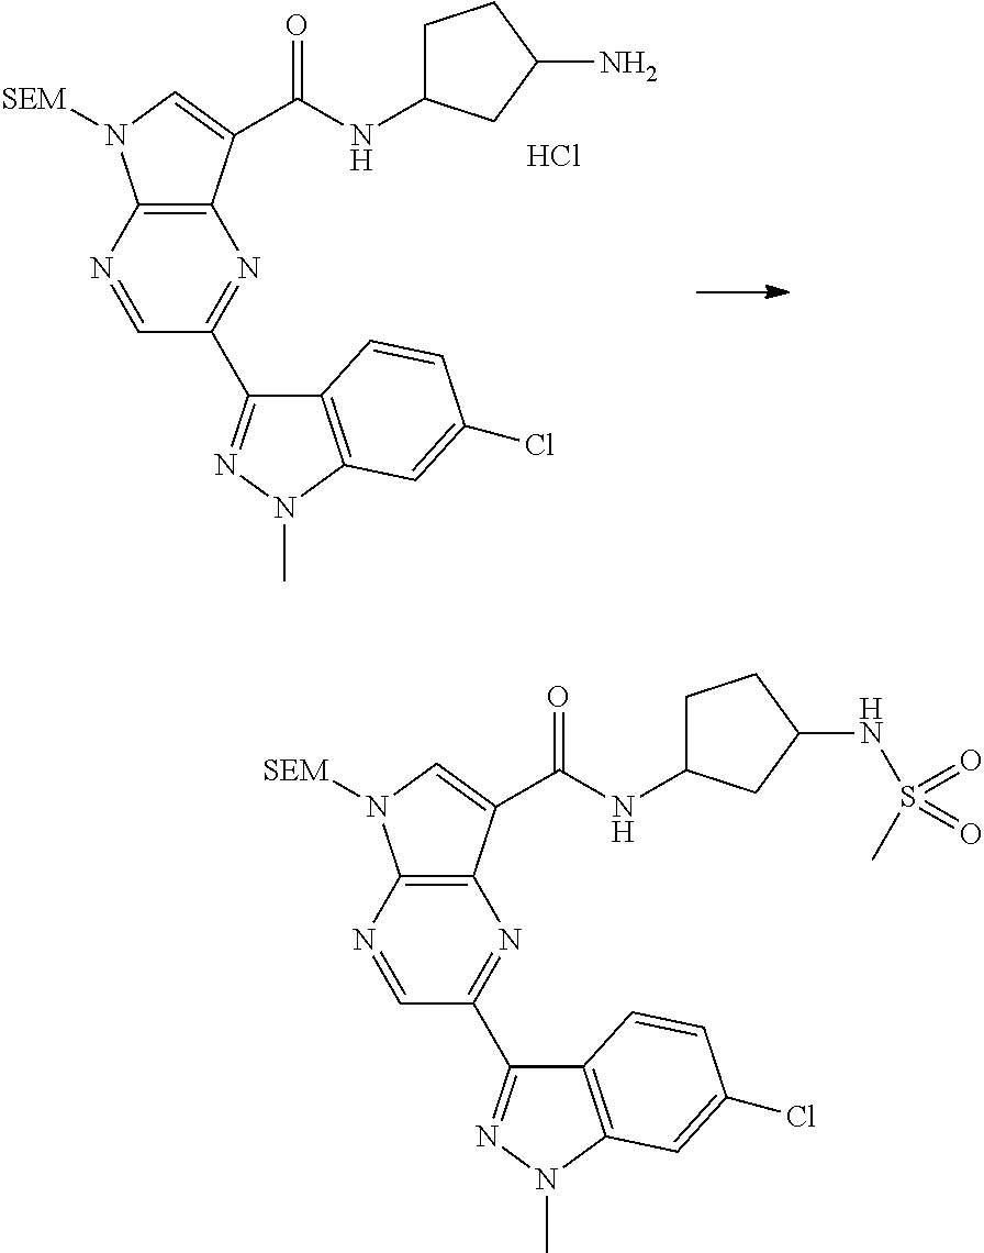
C12=C(N=CC(C3=NN(C)C4=C3C=CC(Cl)=C4)=N1)N([SEM])C=C2C(NC1CCC(NS(C)(=O)=O)C1)=O.C12=C(N=CC(C3=NN(C)C4=C3C=CC(Cl)=C4)=N1)N([SEM])C=C2C(NC1CCC(N)C1)=O.Cl
